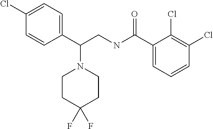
C1(Cl)=CC=C(C(CNC(=O)C2=CC=CC(Cl)=C2Cl)N2CCC(F)(F)CC2)C=C1
